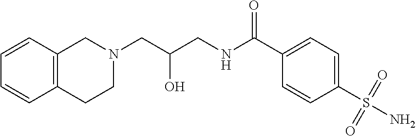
C1(C(NCC(CN2CC3=C(CC2)C=CC=C3)O)=O)=CC=C(S(N)(=O)=O)C=C1
